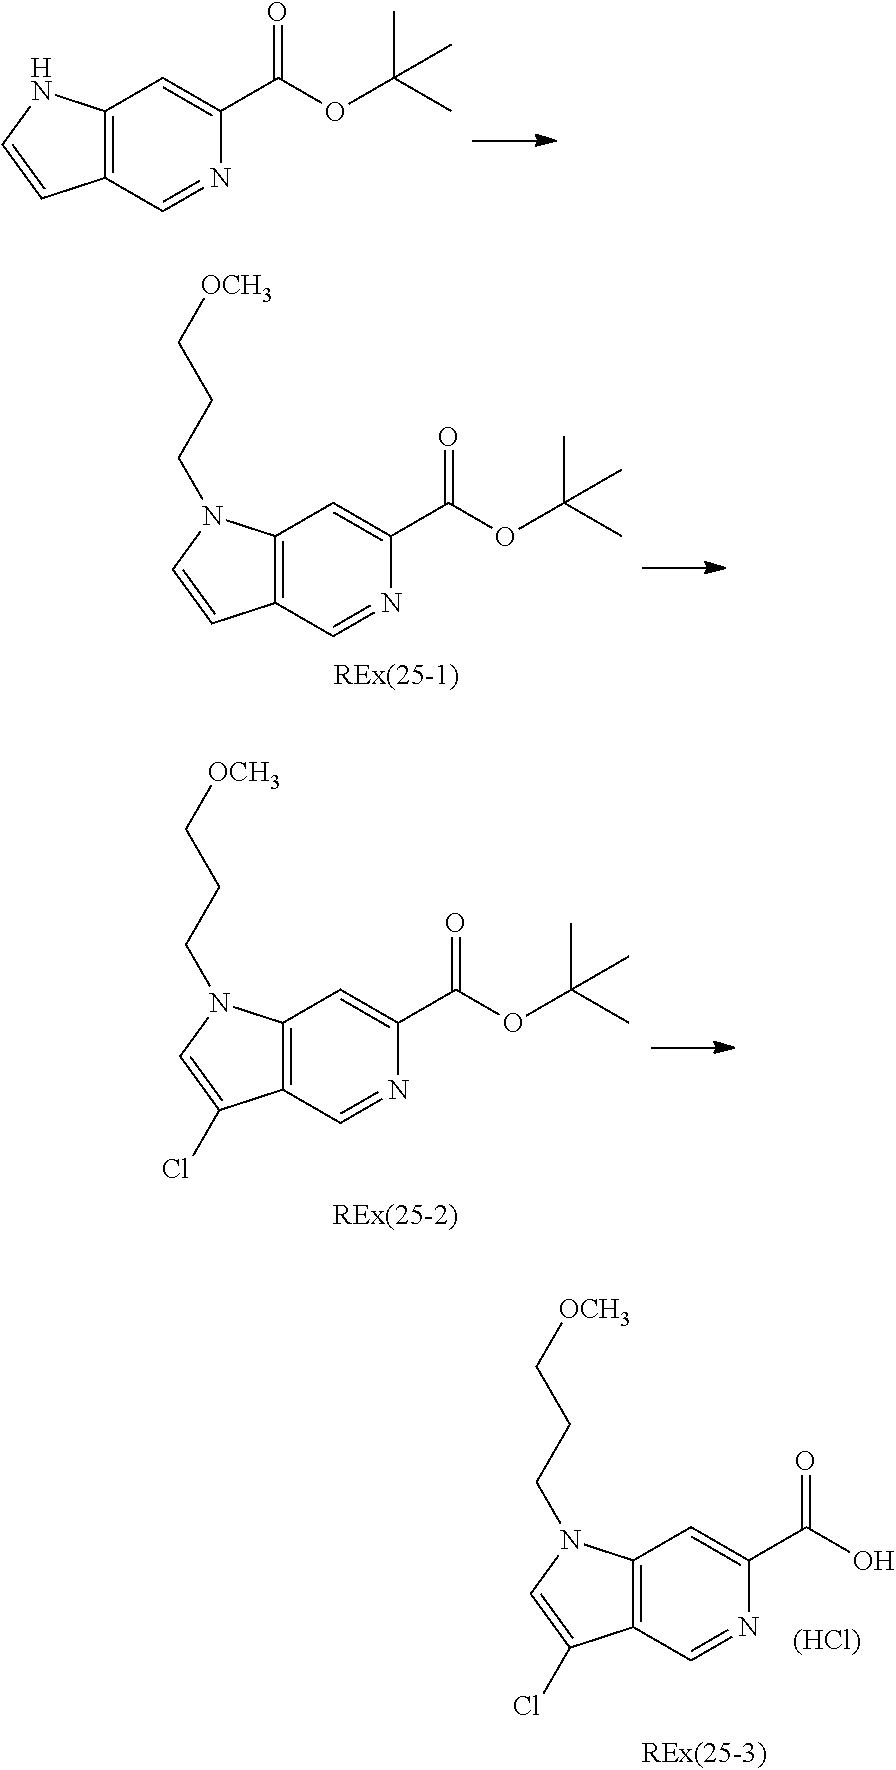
C12=C(C=NC(C(OC(C)(C)C)=O)=C1)C=CN2.C12=C(C=NC(C(OC(C)(C)C)=O)=C1)C=CN2CCC[OCH3].C12=C(C=NC(C(OC(C)(C)C)=O)=C1)C(Cl)=CN2CCC[OCH3].C12=C(C=NC(C(O)=O)=C1)C(Cl)=CN2CCC[OCH3].[(HCl)]
